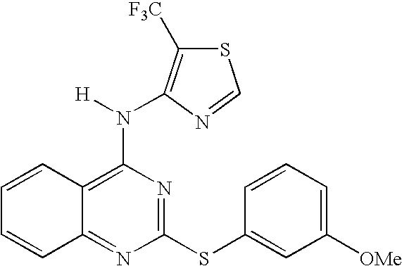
C12=NC(SC3=CC([OMe])=CC=C3)=NC(N([H])C3=C([F3C])SC=N3)=C1C=CC=C2
